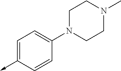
C1=C(->C)C=CC(N2CCN(C)CC2)=C1
